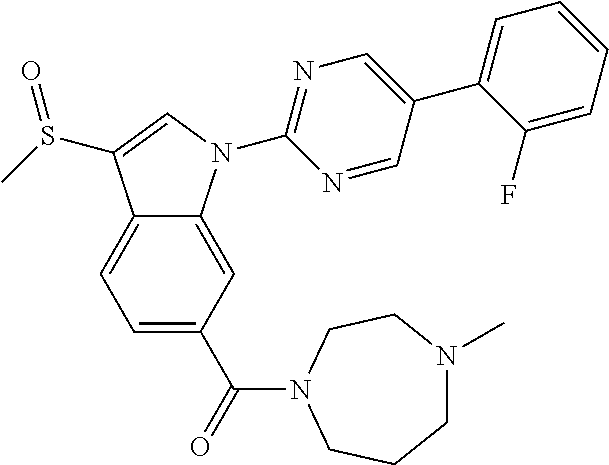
C12=CC=C(C(=O)N3CCCN(C)CC3)C=C1N(C1=NC=C(C3=CC=CC=C3F)C=N1)C=C2S(C)=O
